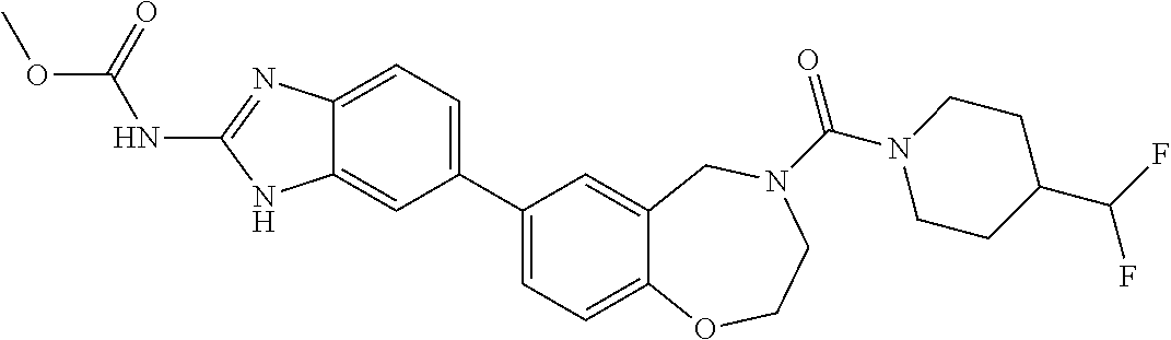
C12=CC=C(C3=CC=C4C(=C3)CN(C(N3CCC(C(F)F)CC3)=O)CCO4)C=C1NC(NC(OC)=O)=N2
